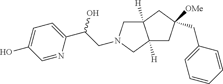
C12([H])CN(CC(C3=CC=C(O)C=N3)O)CC1([H])CC(CC1=CC=CC=C1)([OMe])C2
